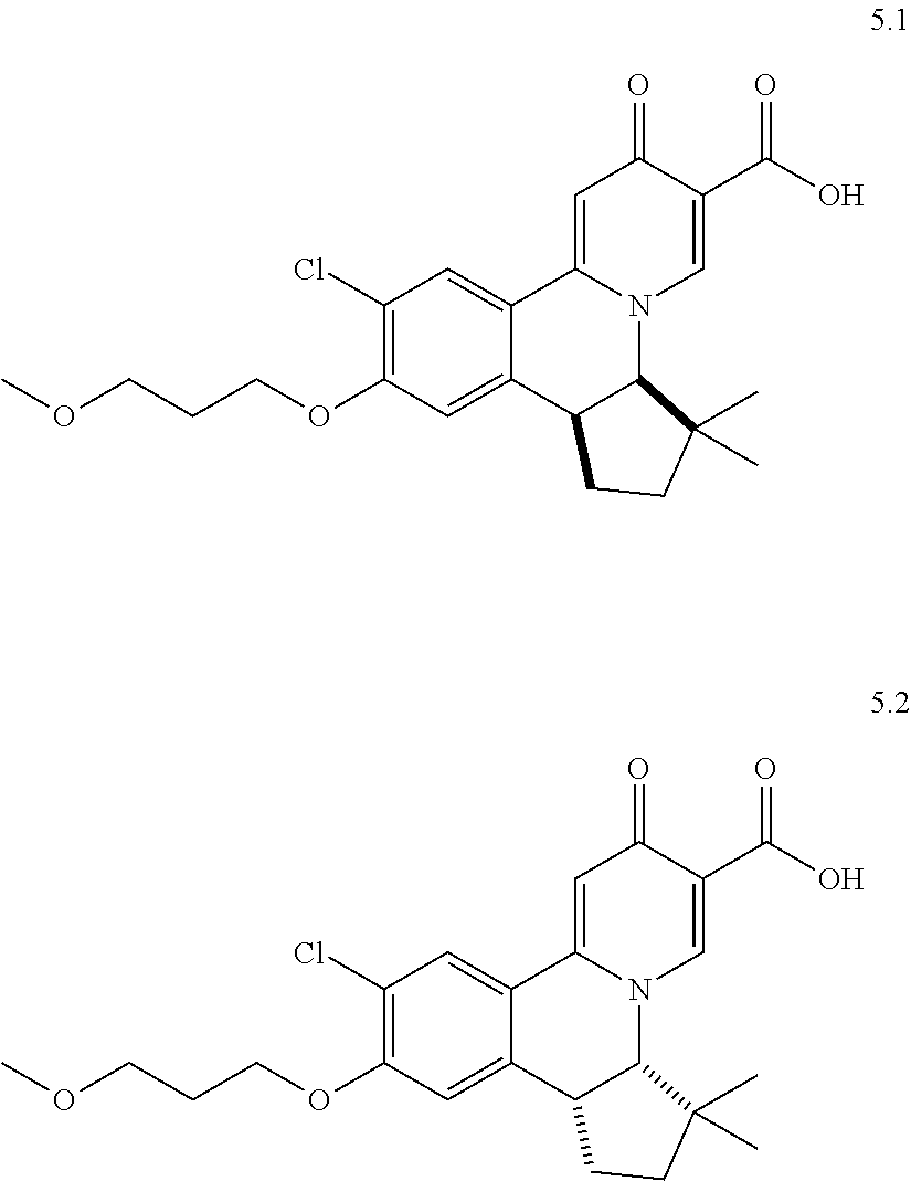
C1(Cl)=C(OCCCOC)C=C2C(=C1)C1=CC(=O)C(C(O)=O)=CN1C1C2CCC1(C)C.C1(Cl)=C(OCCCOC)C=C2C(=C1)C1=CC(=O)C(C(O)=O)=CN1C1C2CCC1(C)C
